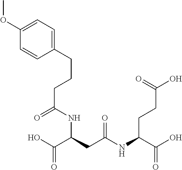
N(C(C(=O)O)CC(NC(C(O)=O)CCC(O)=O)=O)C(=O)CCCC1=CC=C(OC)C=C1
